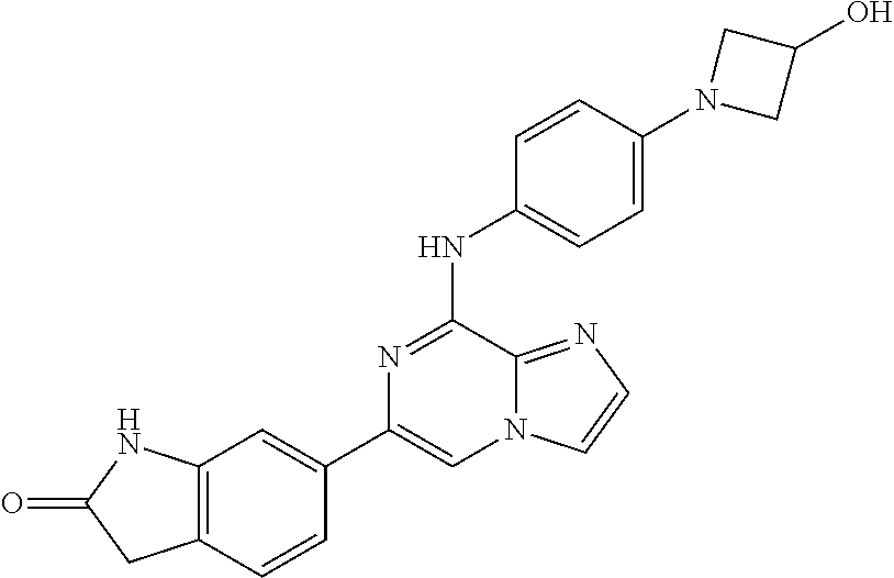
C1(C2=CC3=C(C=C2)CC(=O)N3)=CN2C(=NC=C2)C(NC2=CC=C(N3CC(O)C3)C=C2)=N1
